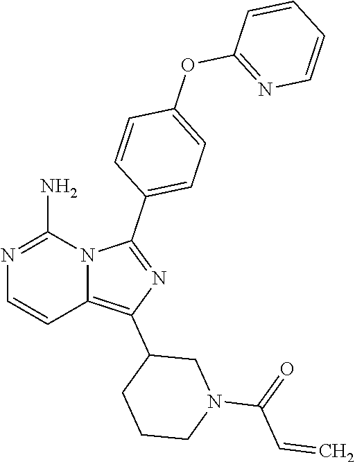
N1=C(N)N2C(=C(C3CCCN(C(=O)C=C)C3)N=C2C2=CC=C(OC3=NC=CC=C3)C=C2)C=C1
